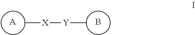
C[X][Y]C.[A].B
